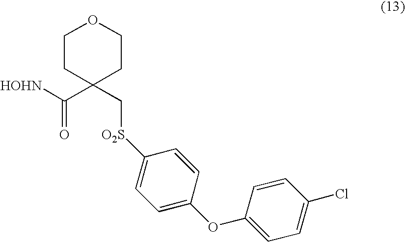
[HOHN]C(C1(C[O2S]C2=CC=C(OC3=CC=C(Cl)C=C3)C=C2)CCOCC1)=O
